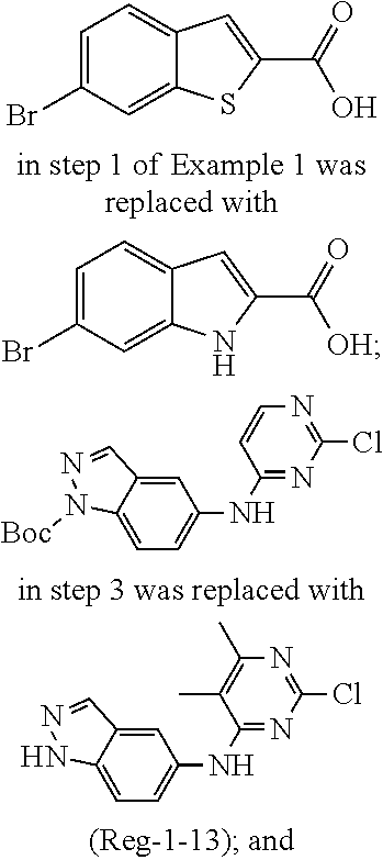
C1=C(Br)C=C2C(=C1)C=C(C(=O)[OH])N2.C1=C(Br)C=C2C(=C1)C=C(C(=O)O)S2.N(C1=NC(Cl)=NC=C1)C1=CC=C2C(=C1)C=NN2[Boc].C1=C2C(=CC(NC3=NC(Cl)=NC(C)=C3C)=C1)C=NN2
